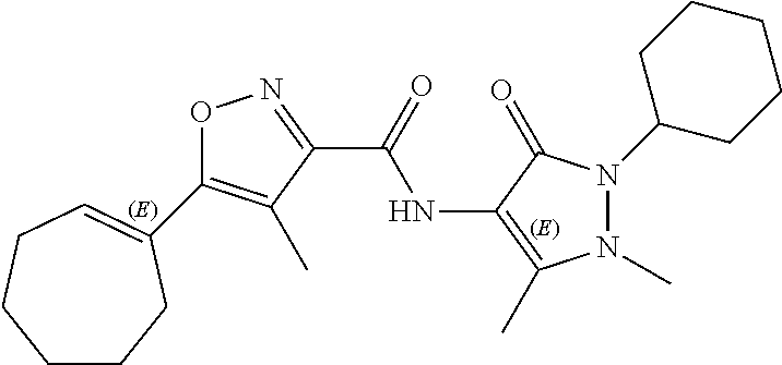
O1C(C2=CCCCCC2)=C(C)C(C(=O)NC2=C(C)N(C)N(C3CCCCC3)C2=O)=N1
